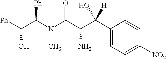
[Ph]C(C(N(C(C(C(O)([H])C1=CC=C([NO2])C=C1)N)=O)C)[Ph])O
